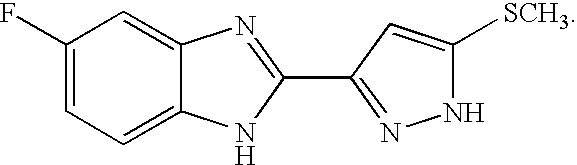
C1(F)=CC=C2C(=C1)N=C(C1=NNC([SCH3])=C1)N2
